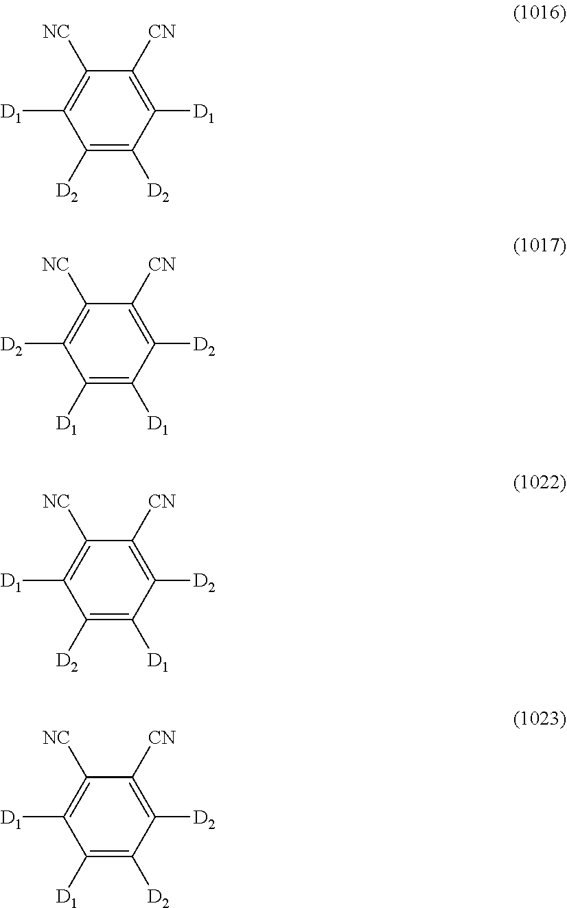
C1([D1])=C([CN])C([NC])=C([D1])C([D2])=C1[D2].C1([D2])=C([CN])C([NC])=C([D2])C([D1])=C1[D1].C1([D2])=C([CN])C([NC])=C([D1])C([D2])=C1[D1].C1([D2])=C([CN])C([NC])=C([D1])C([D1])=C1[D2]
